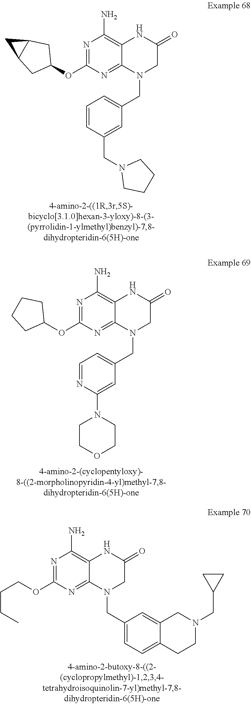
N1=C(OC2CC3C(C2)C3)N=C2C(=C1N)NC(=O)CN2CC1=CC=CC(CN2CCCC2)=C1.N1=C(OC2CCCC2)N=C2C(=C1N)NC(=O)CN2CC1=CC=NC(N2CCOCC2)=C1.N1=C(OCCCC)N=C2C(=C1N)NC(=O)CN2CC1=CC=C2C(=C1)CN(CC1CC1)CC2
